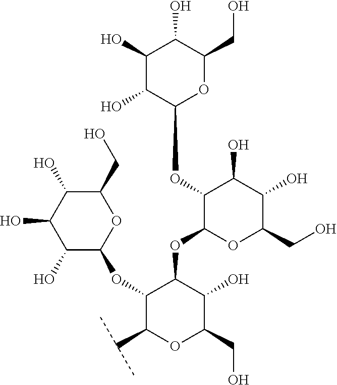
C1(O)C(O)C(OC2OC(CO)C(O)C(O)C2O)C(OC2C(OC3OC(CO)C(O)C(O)C3O)C(C(C)C)OC(CO)C2O)OC1CO
